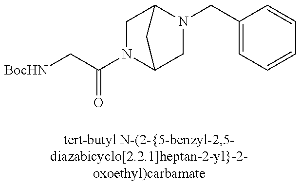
[BocHN]CC(N1C2CN(CC3=CC=CC=C3)C(C1)C2)=O
